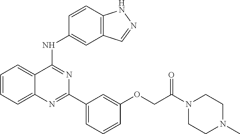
C1=CC=C2C(=C1)C(NC1=CC3=C(C=C1)NN=C3)=NC(C1=CC=CC(OCC(N3CCN(C)CC3)=O)=C1)=N2
